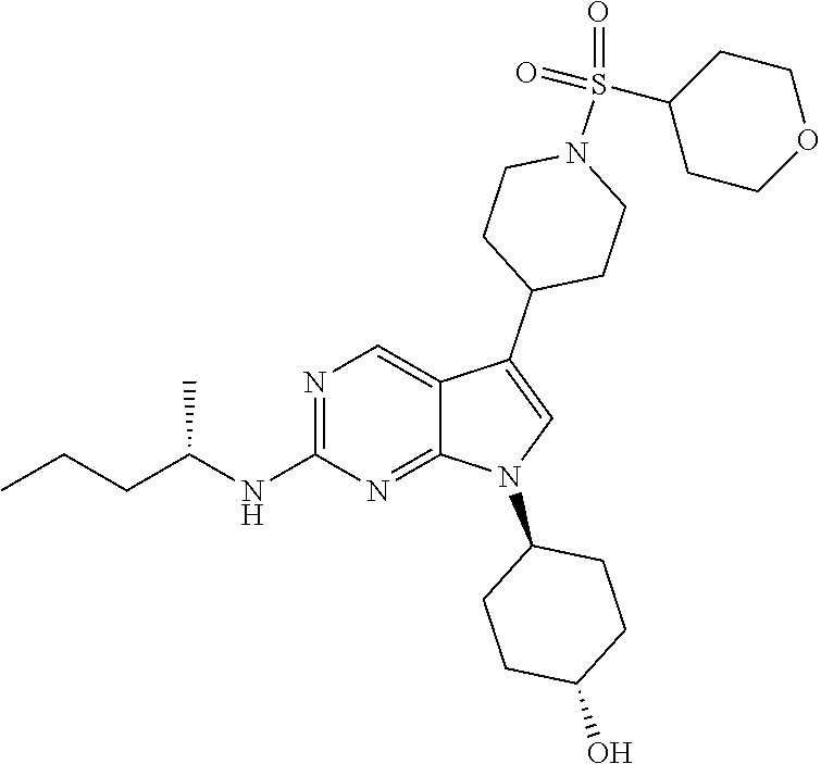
N1=C(NC(CCC)C)N=C2C(=C1)C(C1CCN(S(C3CCOCC3)(=O)=O)CC1)=CN2C1CCC(O)CC1
